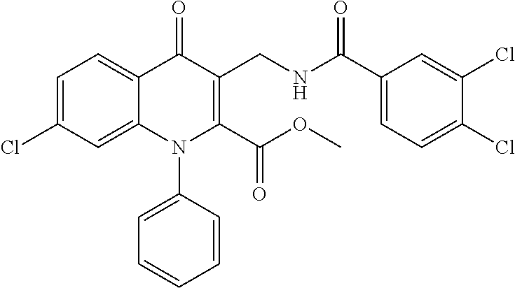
C1=C(Cl)C=C2C(=C1)C(=O)C(CNC(C1=CC=C(Cl)C(Cl)=C1)=O)=C(C(OC)=O)N2C1=CC=CC=C1
